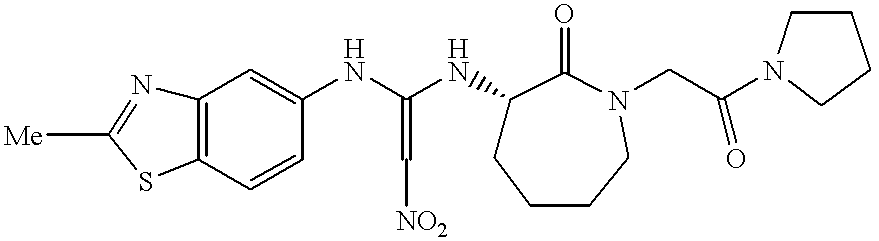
C12=C(C=CC(NC(NC3CCCCN(CC(N4CCCC4)=O)C3=O)=C[NO2])=C1)SC([Me])=N2
